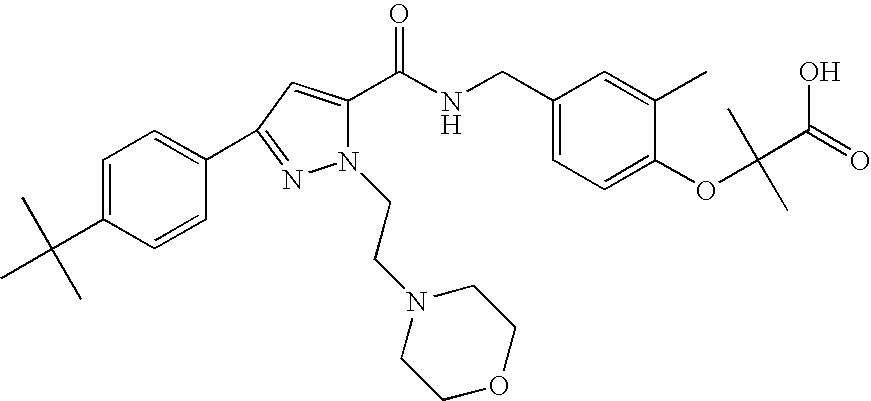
C1=C(C(C)(C)C)C=CC(C2=NN(CCN3CCOCC3)C(C(NCC3=CC=C(OC(C(=O)O)(C)C)C(C)=C3)=O)=C2)=C1
